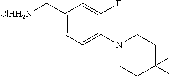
C1(C[ClHH2N])=CC=C(N2CCC(F)(F)CC2)C(F)=C1
